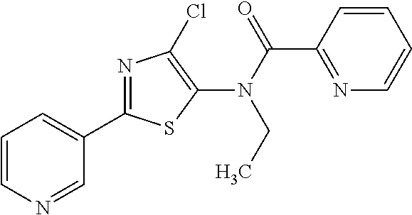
C1(C2=NC(Cl)=C(N(C(=O)C3=NC=CC=C3)CC)S2)=CC=CN=C1
